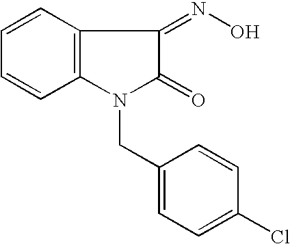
C1=CC2=C(C=C1)N(CC1=CC=C(Cl)C=C1)C(=O)C2=NO
